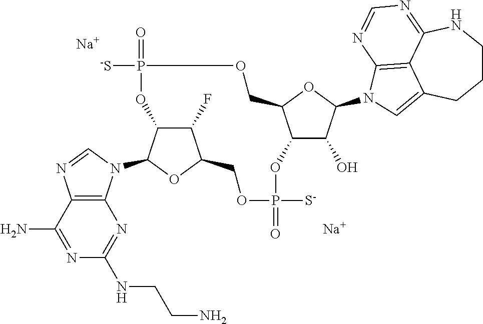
C1CNC2=NC=NC3=C2C(=CN3C2C(O)C3C(O2)COP(=O)([-S])OC2C(F)C(COP([S-])(=O)O3)OC2N2C3=C(N=C2)C(N)=NC(NCCN)=N3)C1.[Na].[Na]
